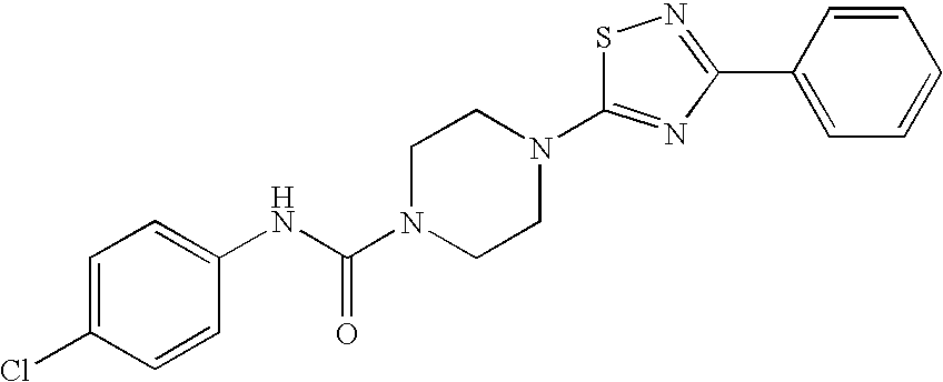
S1C(N2CCN(C(NC3=CC=C(Cl)C=C3)=O)CC2)=NC(C2=CC=CC=C2)=N1
